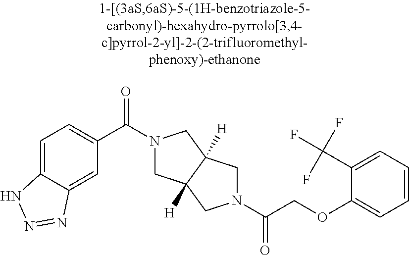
C1=C2C(=CC=C1C(=O)N1CC3([H])C([H])(C1)CN(C(=O)COC1=CC=CC=C1C(F)(F)F)C3)NN=N2
